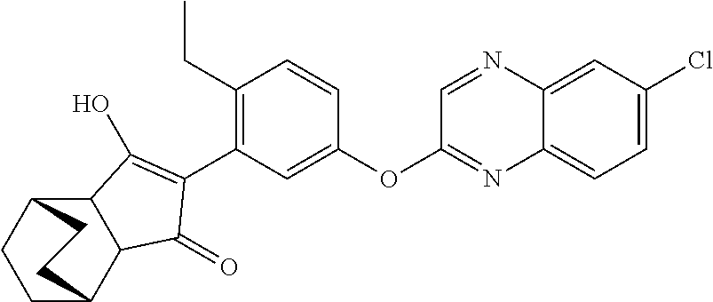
C12C(C3CCC1CC3)C(=O)C(C1=C(CC)C=CC(OC3=NC4=CC=C(Cl)C=C4N=C3)=C1)=C2O
